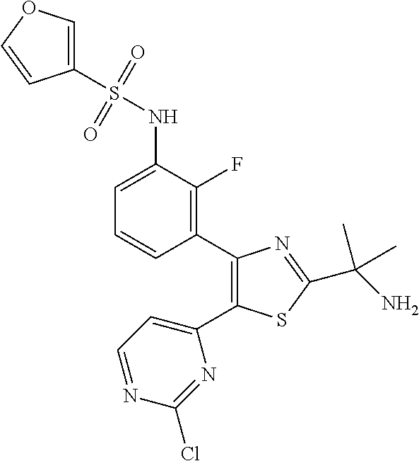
N(C1=CC=CC(C2=C(C3=CC=NC(Cl)=N3)SC(C(C)(C)N)=N2)=C1F)S(=O)(=O)C1=COC=C1
